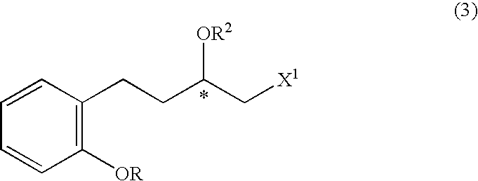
C1([OR])=C(CCC(C[X1])[OR2])C=CC=C1
